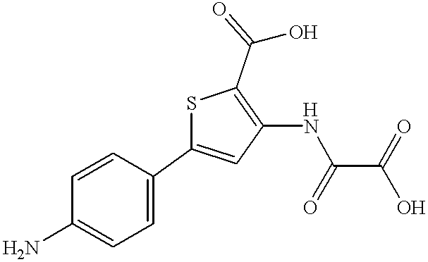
S1C(C2=CC=C(N)C=C2)=CC(NC(C(O)=O)=O)=C1C(=O)O
